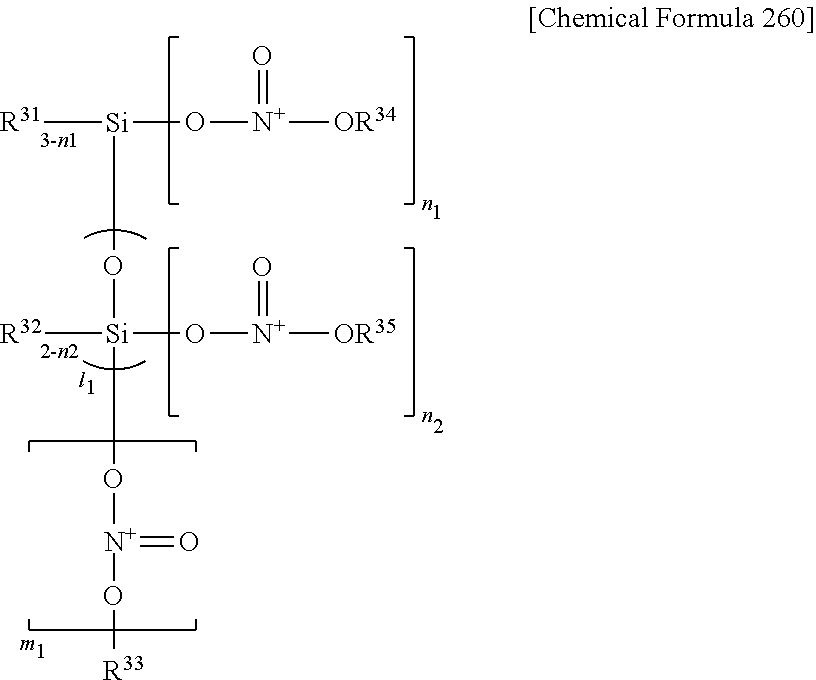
[R31][Si](O[Si]([R32])(O[N+](=O)[OR35])O[N+](=O)O[R33])O[N+](=O)[OR34]
